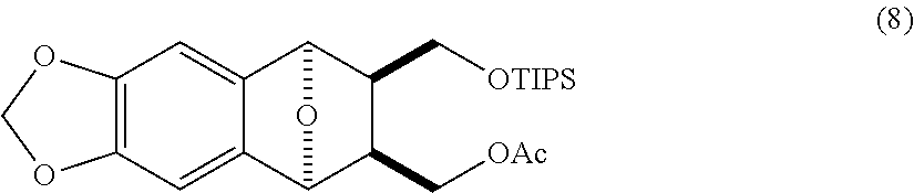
C12=C(C=C3C(=C1)C1C(C[OTIPS])C(C[OAc])C3O1)OCO2
